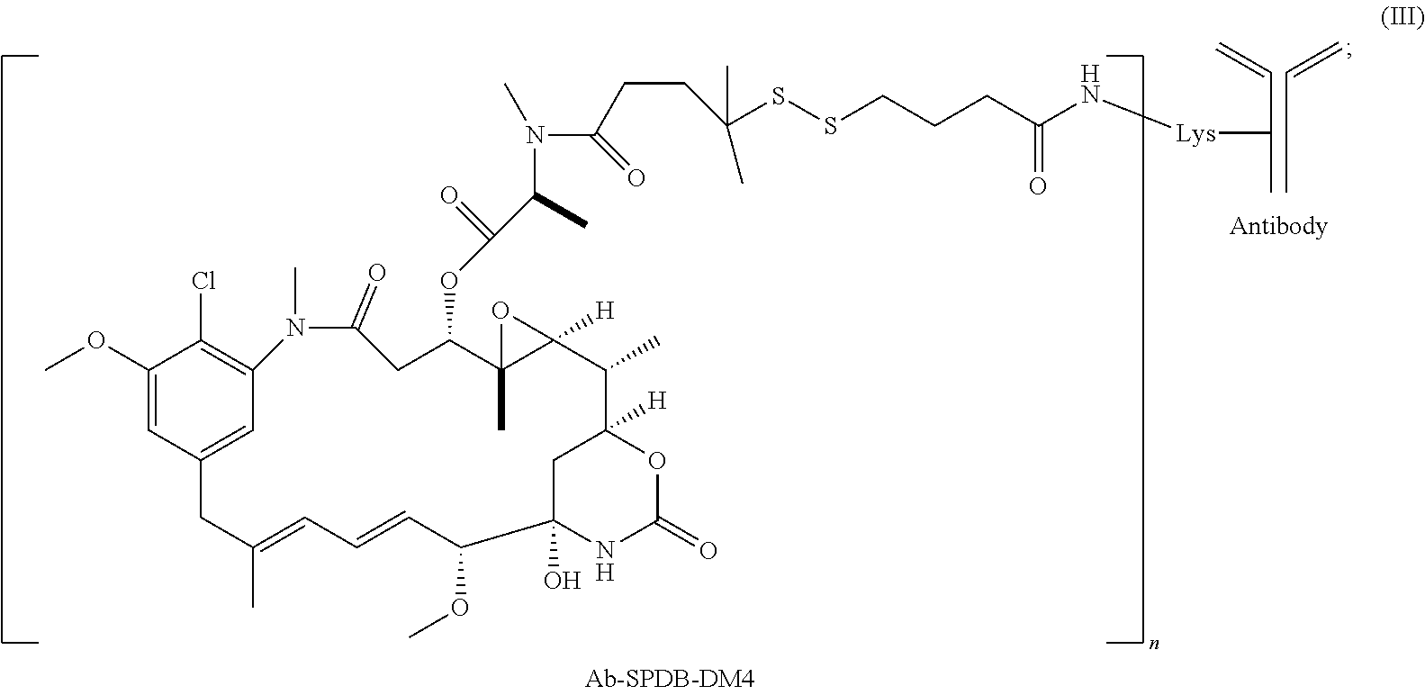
C1(OC)=CC2=CC(=C1Cl)N(C)C(=O)CC(OC(=O)C(C)N(C(CCC(C)(C)SSCCCC(=O)N[Lys]C(C=C)C)=O)C)C1(C)C([H])(O1)C(C)C1([H])CC(O)(NC(=O)O1)C(OC)C=CC=C(C)C2.C(CC)=C
